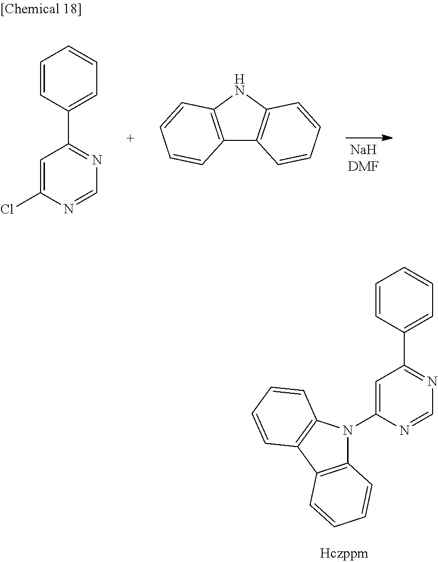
C1=CC(C2=NC=NC(Cl)=C2)=CC=C1.C12=C(NC3=C1C=CC=C3)C=CC=C2.C1=CC(C2=NC=NC(N3C4=C(C5=C3C=CC=C5)C=CC=C4)=C2)=CC=C1
